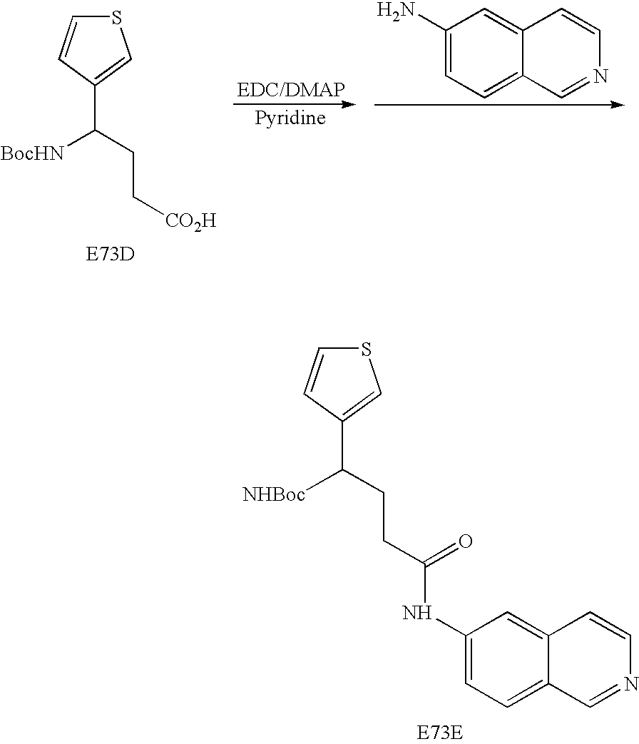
S1C=CC(C([NHBoc])CCC(NC2=CC=C3C(=C2)C=CN=C3)=O)=C1.S1C=CC(C([BocHN])CC[CO2H])=C1.C1(N)=CC=C2C(=C1)C=CN=C2
